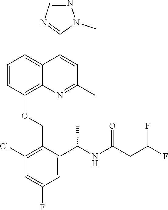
C1=CC(OCC2=C(Cl)C=C(F)C=C2C(NC(CC(F)F)=O)C)=C2C(=C1)C(C1=NC=NN1C)=CC(C)=N2
